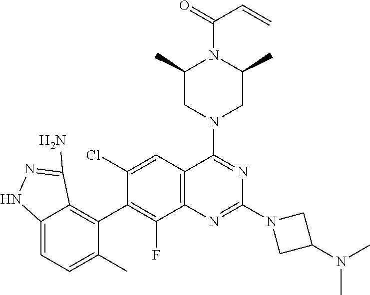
C12=C(C=C(Cl)C(C3=C4C(=CC=C3C)NN=C4N)=C1F)C(N1CC(C)N(C(=O)C=C)C(C)C1)=NC(N1CC(N(C)C)C1)=N2
